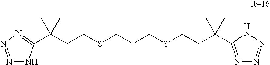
C(CCSCCCSCCC(C)(C)C1=NN=NN1)(C)(C)C1=NN=NN1
